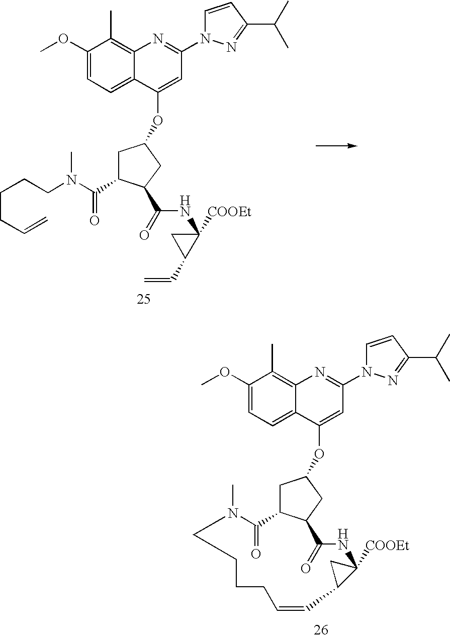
C1C(C(N(CCCCC=C)C)=O)C(C(=O)NC2([COOEt])CC2C=C)CC1OC1=CC(N2C=CC(C(C)C)=N2)=NC2=C(C)C(OC)=CC=C21.C1C2C(CC1OC1=CC(N3C=CC(C(C)C)=N3)=NC3=C(C)C(OC)=CC=C31)C(=O)NC1([COOEt])CC1C=CCCCCN(C)C2=O
